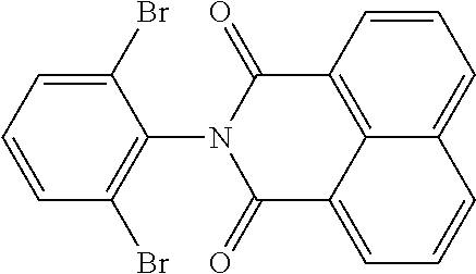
C1(Br)=CC=CC(Br)=C1N1C(=O)C2=CC=CC3=CC=CC(=C23)C1=O
